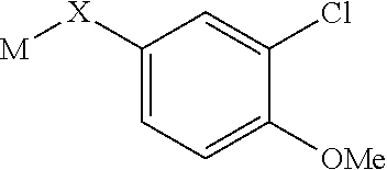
[M][X]C1=CC=C([OMe])C(Cl)=C1
